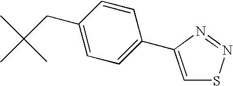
C1(CC(C)(C)C)=CC=C(C2=CSN=N2)C=C1
